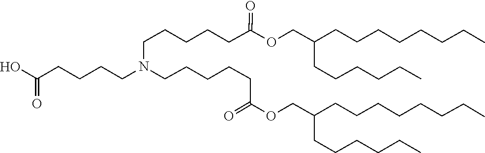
C(CCN(CCCCC(O)=O)CCCCCC(=O)OCC(CCCCCC)CCCCCCCC)CCC(=O)OCC(CCCCCC)CCCCCCCC
